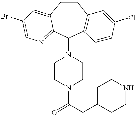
O=C(CC1CCNCC1)N1CCN(C2C3=C(CCC4=CC(Br)=CN=C24)C=C(Cl)C=C3)CC1
